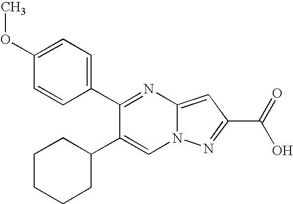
C1=C(C2CCCCC2)C(C2=CC=C(OC)C=C2)=NC2=CC(C(O)=O)=NN12
